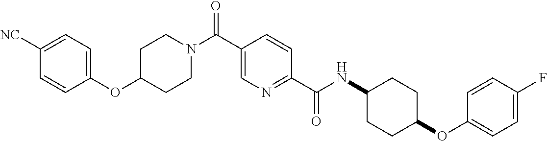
N(C(=O)C1=NC=C(C(N2CCC(OC3=CC=C([CN])C=C3)CC2)=O)C=C1)C1CCC(OC2=CC=C(F)C=C2)CC1
